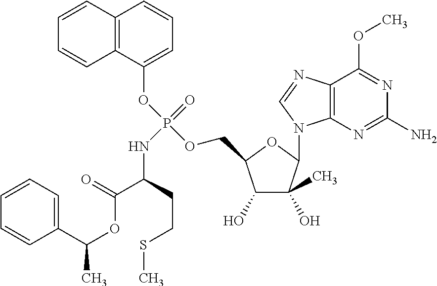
C1(O)C(C)(O)C(N2C3=C(N=C2)C(OC)=NC(N)=N3)OC1COP(OC1=CC=CC2=C1C=CC=C2)(=O)NC(C(OC(C1=CC=CC=C1)C)=O)CCSC
